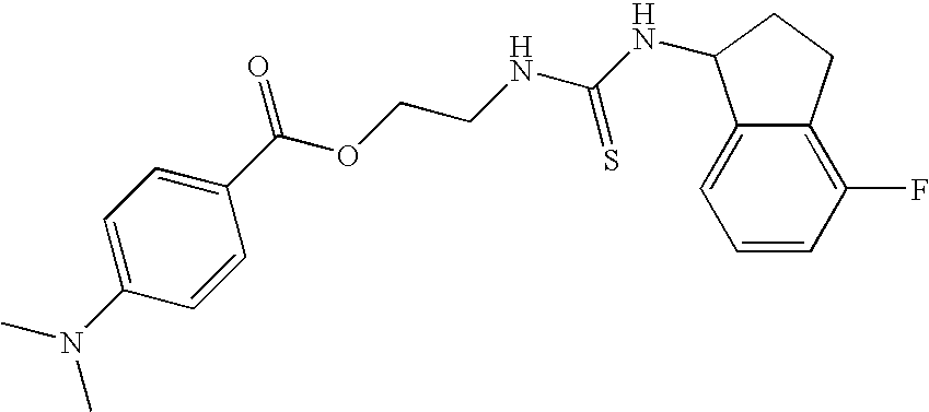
C1=C(C(OCCNC(NC2C3=CC=CC(F)=C3CC2)=S)=O)C=CC(N(C)C)=C1
